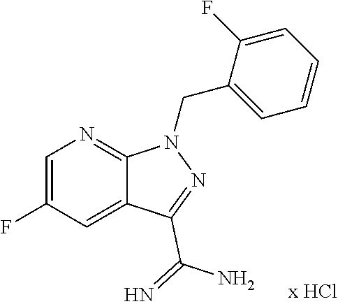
C1=C(F)C=C2C(=N1)N(CC1=CC=CC=C1F)N=C2C(N)=N
